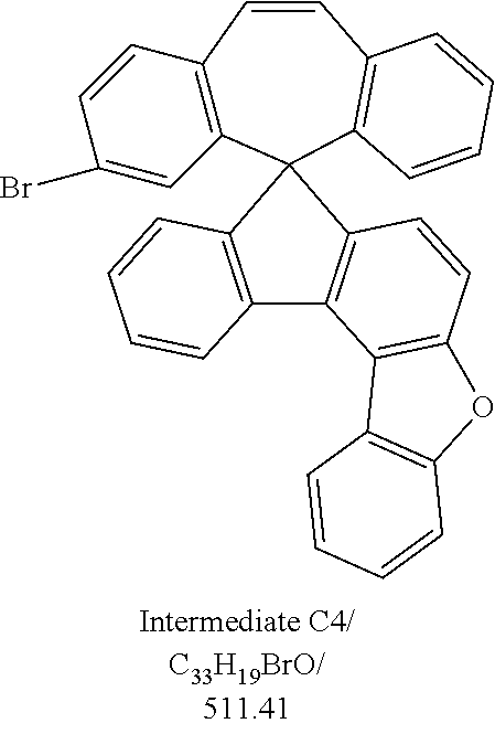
C1=CC2=C(C=C1Br)C1(C3=C(C=C2)C=CC=C3)C2=C(C3=C(C=C2)OC2=C3C=CC=C2)C2=C1C=CC=C2
